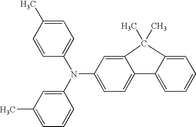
C1=C(C)C=CC(N(C2=CC(C)=CC=C2)C2=CC=C3C(=C2)C(C)(C)C2=CC=CC=C32)=C1
